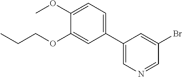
C1(C2=CC=C(OC)C(OCCC)=C2)=CN=CC(Br)=C1
